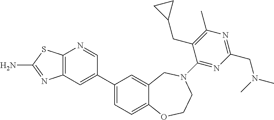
C12=C(C=C(C3=CC=C4C(=C3)CN(C3=NC(CN(C)C)=NC(C)=C3CC3CC3)CCO4)C=N1)N=C(N)S2
